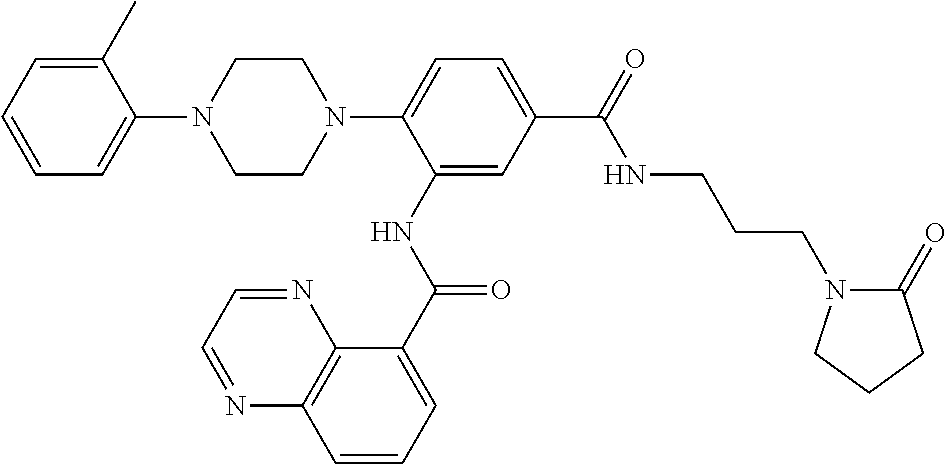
C1=CC=C(C)C(N2CCN(C3=CC=C(C(=O)NCCCN4C(=O)CCC4)C=C3NC(C3=CC=CC4=C3N=CC=N4)=O)CC2)=C1
